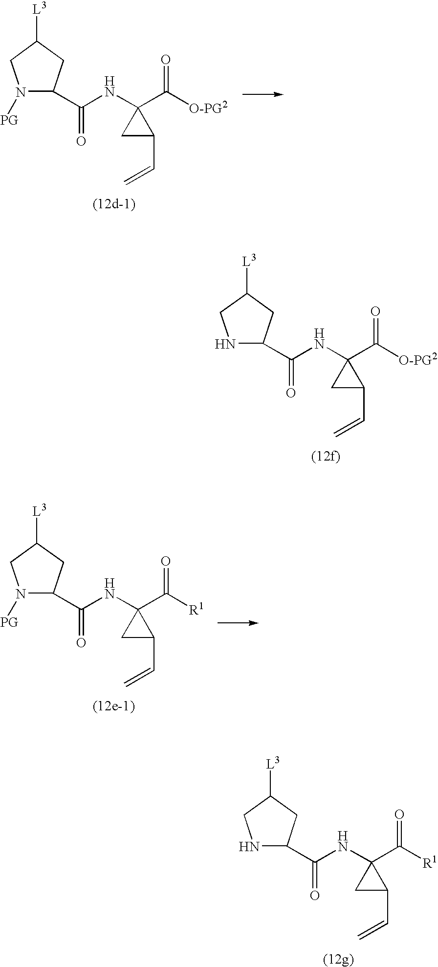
N1([PG])C(C(NC2(C([O-PG2])=O)CC2C=C)=O)CC([L3])C1.N1C(C(NC2(C([O-PG2])=O)CC2C=C)=O)CC([L3])C1.N1([PG])C(C(NC2(C([R1])=O)CC2C=C)=O)CC([L3])C1.N1C(C(NC2(C([R1])=O)CC2C=C)=O)CC([L3])C1
